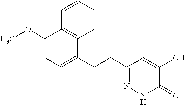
C1(OC)=CC=C(CCC2=NNC(=O)C(O)=C2)C2=C1C=CC=C2
